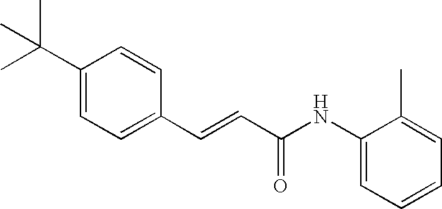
C(=CC(=O)NC1=CC=CC=C1C)C1=CC=C(C(C)(C)C)C=C1
